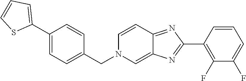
C1(C2=CC=C(CN3C=C4C(=NC(C5=C(F)C(F)=CC=C5)=N4)C=C3)C=C2)=CC=CS1
